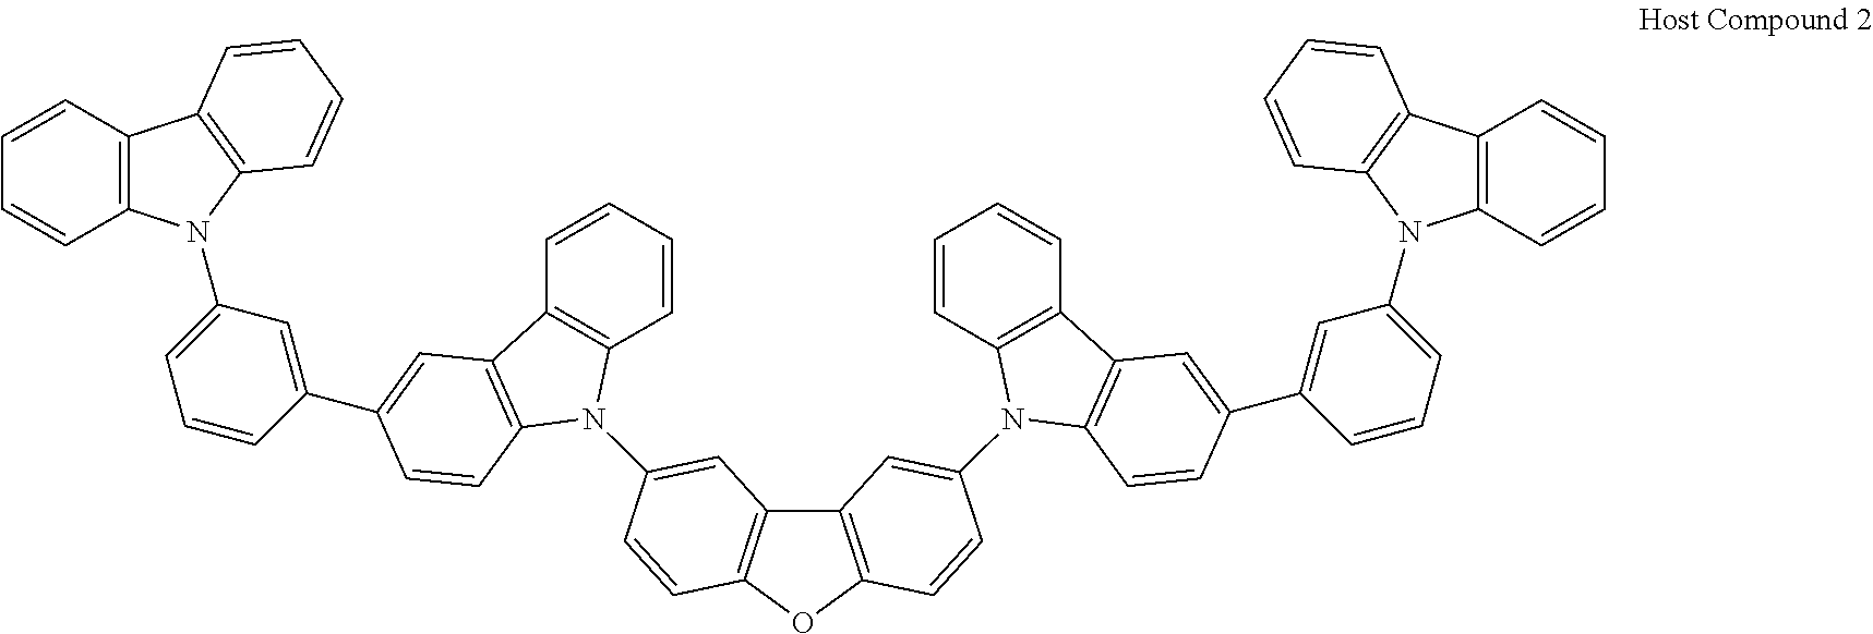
C12=C(OC3=C1C=C(N1C4=C(C=CC=C4)C4=C1C=CC(C1=CC(N5C6=C(C7=C5C=CC=C7)C=CC=C6)=CC=C1)=C4)C=C3)C=CC(N1C3=C(C=CC=C3)C3=C1C=CC(C1=CC(N4C5=C(C6=C4C=CC=C6)C=CC=C5)=CC=C1)=C3)=C2
